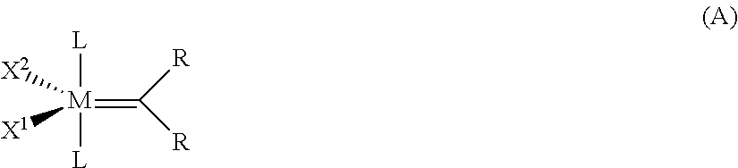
[M](=C([R])[R])([L])([L])([X2])[X1]
